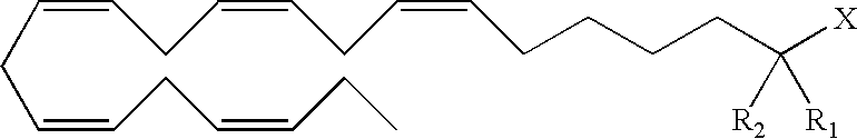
C(CC=CCC=CCC)=CCC=CCC=CCCCCC([X])([R2])[R1]
